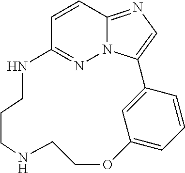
C1=CC2=NC=C3N2N=C1NCCCNCCOC1=CC=CC3=C1
